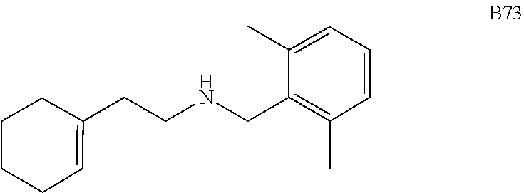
C1C(CCNCC2=C(C)C=CC=C2C)=CCCC1
